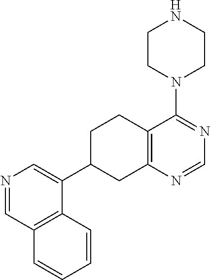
N1=CC2=C(C(C3CCC4=C(C3)N=CN=C4N3CCNCC3)=C1)C=CC=C2
